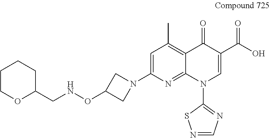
C1(ONCC2CCCCO2)CN(C2=CC(C)=C3C(=N2)N(C2=NC=NS2)C=C(C(O)=O)C3=O)C1
